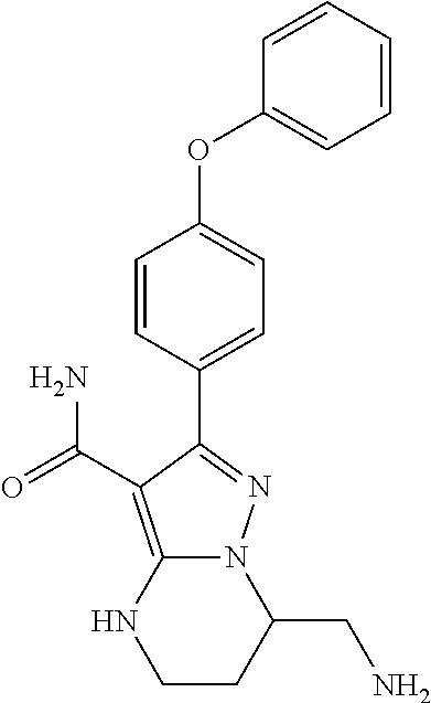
C12=C(C(=O)N)C(C3=CC=C(OC4=CC=CC=C4)C=C3)=NN1C(CN)CCN2
